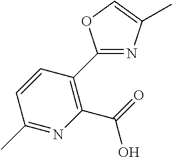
C1=CC(C)=NC(C(=O)O)=C1C1=NC(C)=CO1
